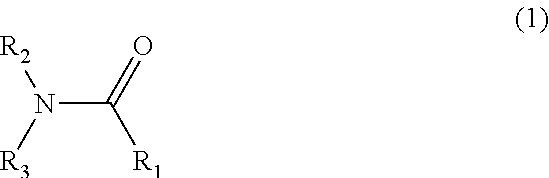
N(C(=O)[R1])([R3])[R2]
